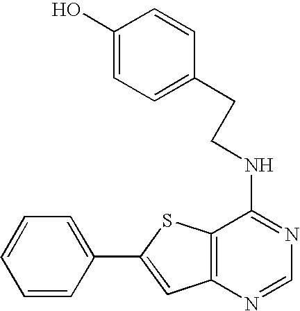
C1=C(C2=CC3=C(S2)C(NCCC2=CC=C(O)C=C2)=NC=N3)C=CC=C1
